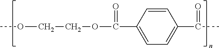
COCCOC(C1=CC=C(C(C)=O)C=C1)=O
